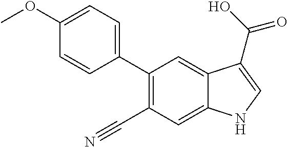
C1(OC)=CC=C(C2=C(C#N)C=C3C(=C2)C(C(O)=O)=CN3)C=C1
